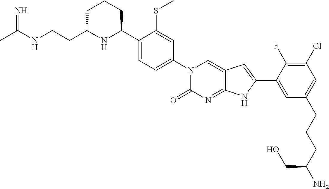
CC(NCCC1NC(C2=CC=C(N3C(=O)N=C4C(=C3)C=C(C3=CC(CCCC(N)CO)=CC(Cl)=C3F)N4)C=C2SC)CCC1)=N
